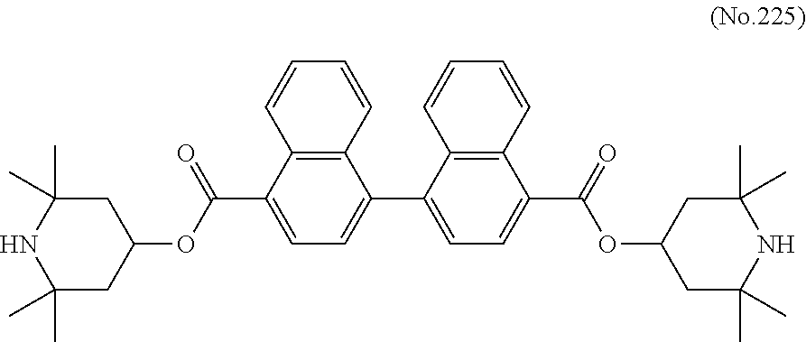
C12=C(C(C3=CC=C(C(OC4CC(C)(C)NC(C)(C)C4)=O)C4=C3C=CC=C4)=CC=C1C(OC1CC(C)(C)NC(C)(C)C1)=O)C=CC=C2
